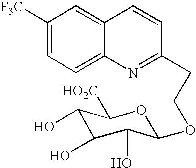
C1([F3C])=CC=C2C(=C1)C=CC(CCOC1OC([HO2C])C(O)C(O)C1O)=N2
